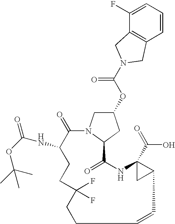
C1(=O)C(NC(=O)OC(C)(C)C)CCC(F)(F)CCC=CC2C(C(=O)O)(NC(=O)C3N1CC(OC(N1CC4=C(C=CC=C4F)C1)=O)C3)C2
